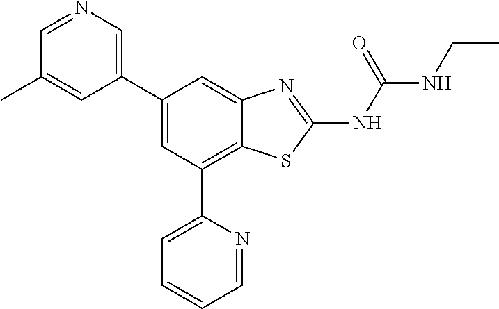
C1=NC=C(C2=CC(C3=CC=CC=N3)=C3C(=C2)N=C(NC(NCC)=O)S3)C=C1C
